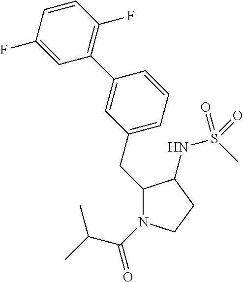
C1(CC2=CC=CC(C3=C(F)C=CC(F)=C3)=C2)N(C(=O)C(C)C)CCC1NS(C)(=O)=O
